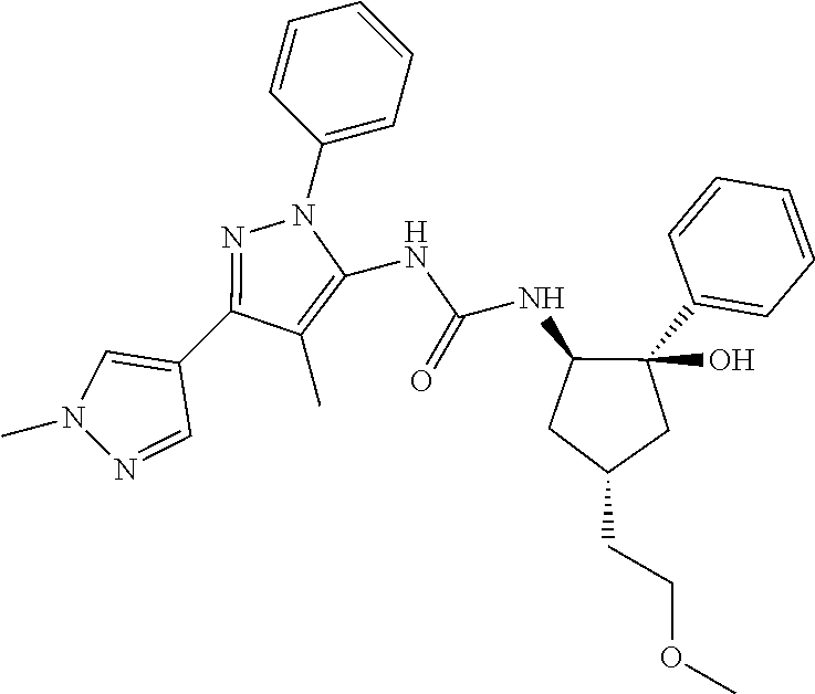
C1(C)=C(NC(=O)NC2CC(CCOC)CC2(C2=CC=CC=C2)O)N(C2=CC=CC=C2)N=C1C1=CN(C)N=C1
